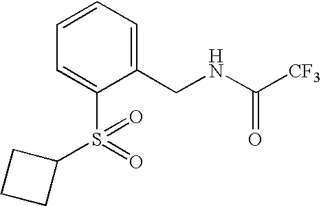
C1=C(S(=O)(=O)C2CCC2)C(CNC([CF3])=O)=CC=C1
